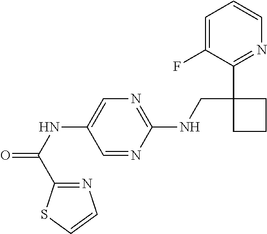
C1(NCC2(C3=NC=CC=C3F)CCC2)=NC=C(NC(C2=NC=CS2)=O)C=N1
